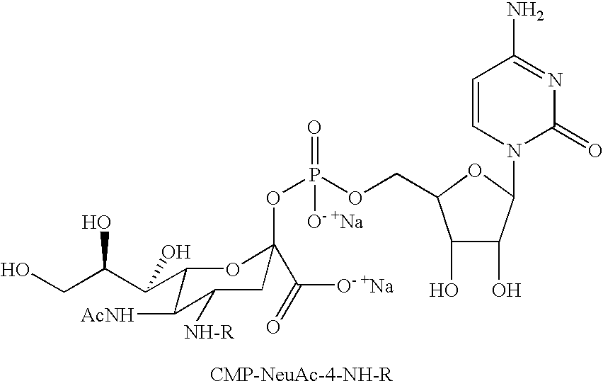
C1(C(C(CO)O)O)C([AcNH])C([NH-R])CC(OP(=O)(OCC2C(O)C(O)C(N3C(=O)N=C(N)C=C3)O2)[O- +Na])(C(=O)[O- +Na])O1
